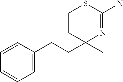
C1(C)(CCC2=CC=CC=C2)N=C(N)SCC1
